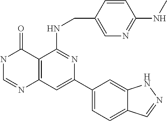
C12=C(C=C(C3=CC=C4C(=C3)NN=C4)N=C1NCC1=CN=C(NC)C=C1)N=CNC2=O
